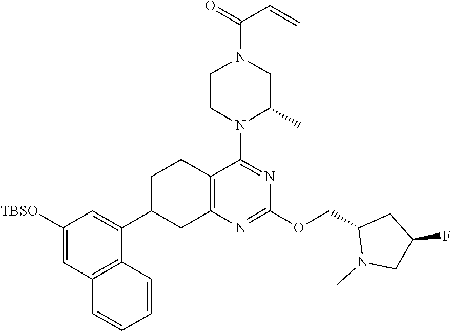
C1([TBSO])=CC2=C(C(C3CC4=C(CC3)C(N3C(C)CN(C(C=C)=O)CC3)=NC(OCC3N(C)CC(F)C3)=N4)=C1)C=CC=C2
